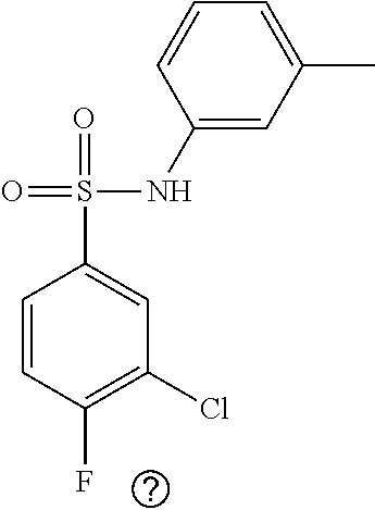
C1(NS(=O)(=O)C2=CC(Cl)=C(F)C=C2)=CC(C)=CC=C1
